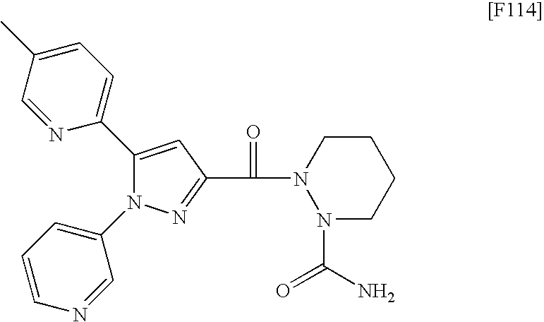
N1=C(C(=O)N2N(C(N)=O)CCCC2)C=C(C2=CC=C(C)C=N2)N1C1=CC=CN=C1
